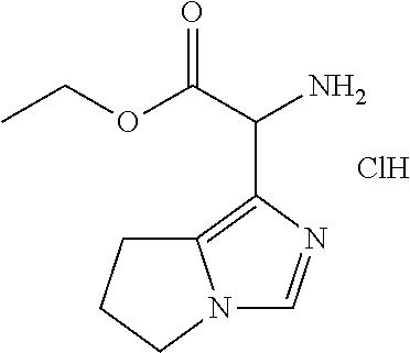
CCOC(C(N)C1=C2N(C=N1)CCC2)=O.Cl
